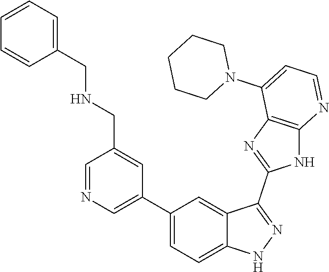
C1=NC=C(C2=CC=C3C(=C2)C(C2=NC4=C(N2)N=CC=C4N2CCCCC2)=NN3)C=C1CNCC1=CC=CC=C1
